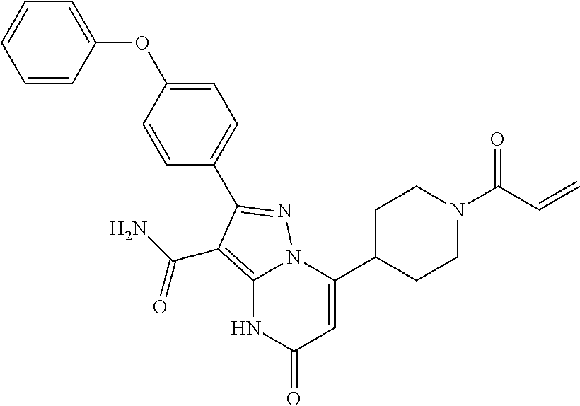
C12=C(C(N)=O)C(C3=CC=C(OC4=CC=CC=C4)C=C3)=NN1C(C1CCN(C(C=C)=O)CC1)=CC(=O)N2
